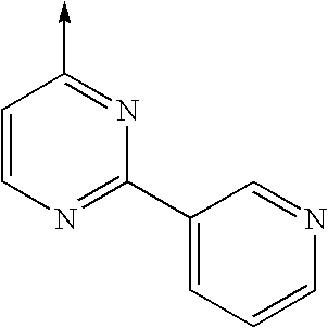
C1=CN=C(C2=CC=CN=C2)N=C1->C
